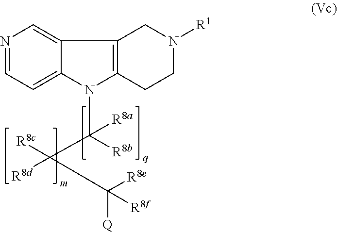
N1=CC=C2C(=C1)C1=C(N2C([R8b])(C([R8c])([R8d])C([Q])([R8e])[R8f])[R8a])CCN([R1])C1
